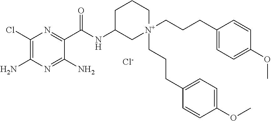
C1(Cl)=C(N)N=C(N)C(C(=O)NC2C[N+](CCCC3=CC=C(OC)C=C3)(CCCC3=CC=C(OC)C=C3)CCC2)=N1.[Cl-]
